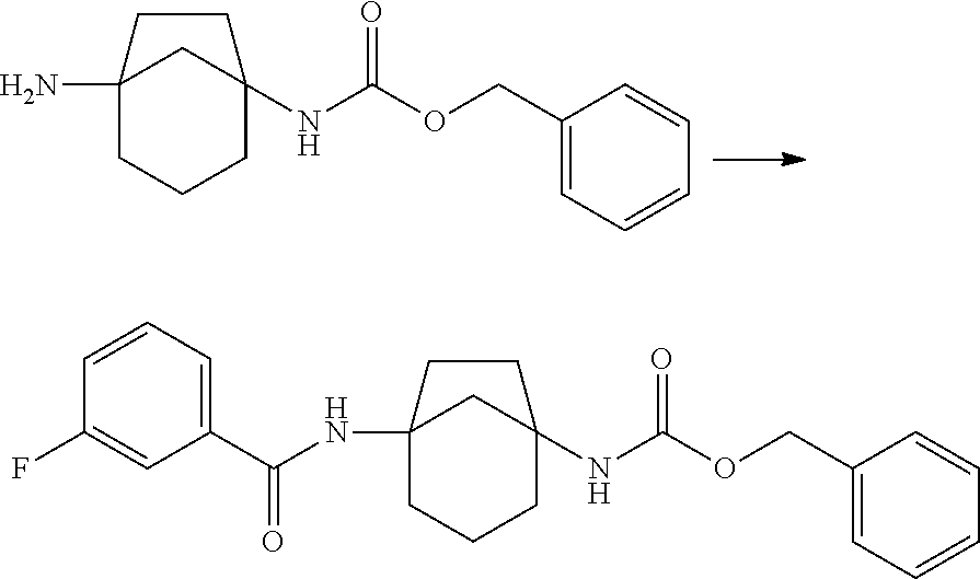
C12(NC(=O)C3=CC=CC(F)=C3)CCCC(NC(=O)OCC3=CC=CC=C3)(C1)CC2.C12(N)CCCC(NC(=O)OCC3=CC=CC=C3)(C1)CC2
